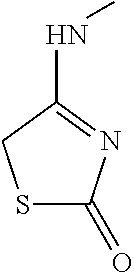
S1C(=O)N=C(NC)C1
